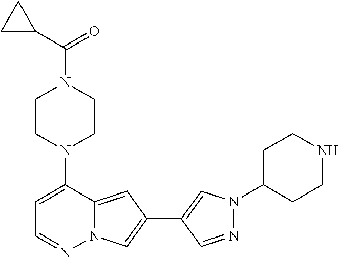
C1CN(C2=CC=NN3C2=CC(C2=CN(C4CCNCC4)N=C2)=C3)CCN1C(C1CC1)=O
